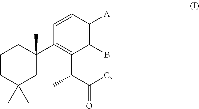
C1CC(C)(C)CC(C2=C(C(C(C)=O)C)C(B)=C([A])C=C2)(C)C1
